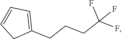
C1=C(CCCC(F)(F)F)CC=C1
